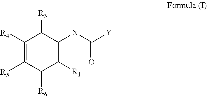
C1([R5])=C([R4])C([R3])C([X]C(=O)[Y])=C([R1])C1[R6]
